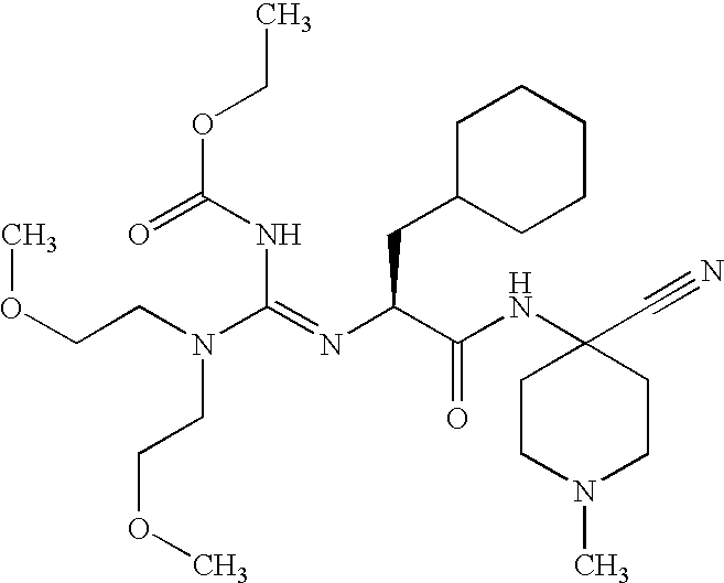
C(NC(=O)OCC)(=NC(C(NC1(C#N)CCN(C)CC1)=O)CC1CCCCC1)N(CCOC)CCOC
